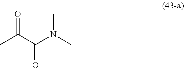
CC(C(N(C)C)=O)=O
